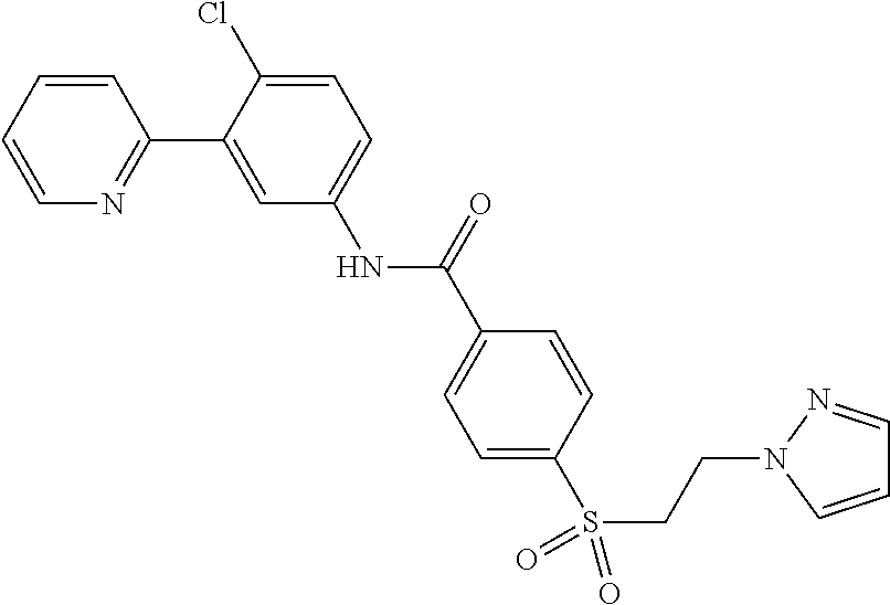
C1=CC=CN=C1C1=CC(NC(C2=CC=C(S(=O)(=O)CCN3C=CC=N3)C=C2)=O)=CC=C1Cl
